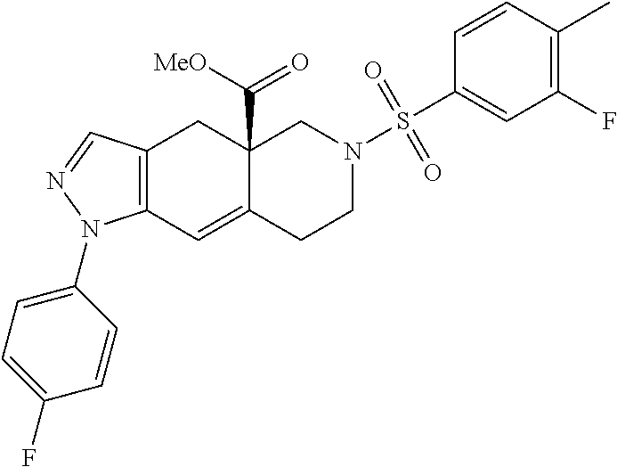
C12(C([MeO])=O)C(=CC3=C(C1)C=NN3C1=CC=C(F)C=C1)CCN(S(C1=CC(F)=C(C)C=C1)(=O)=O)C2
